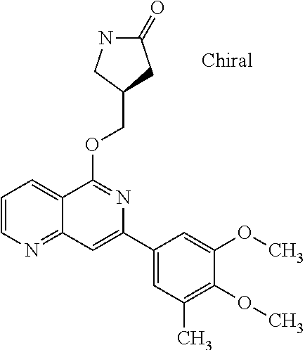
O(C1=NC(C2=CC(C)=C(OC)C(OC)=C2)=CC2=NC=CC=C12)CC1CC(=O)NC1
